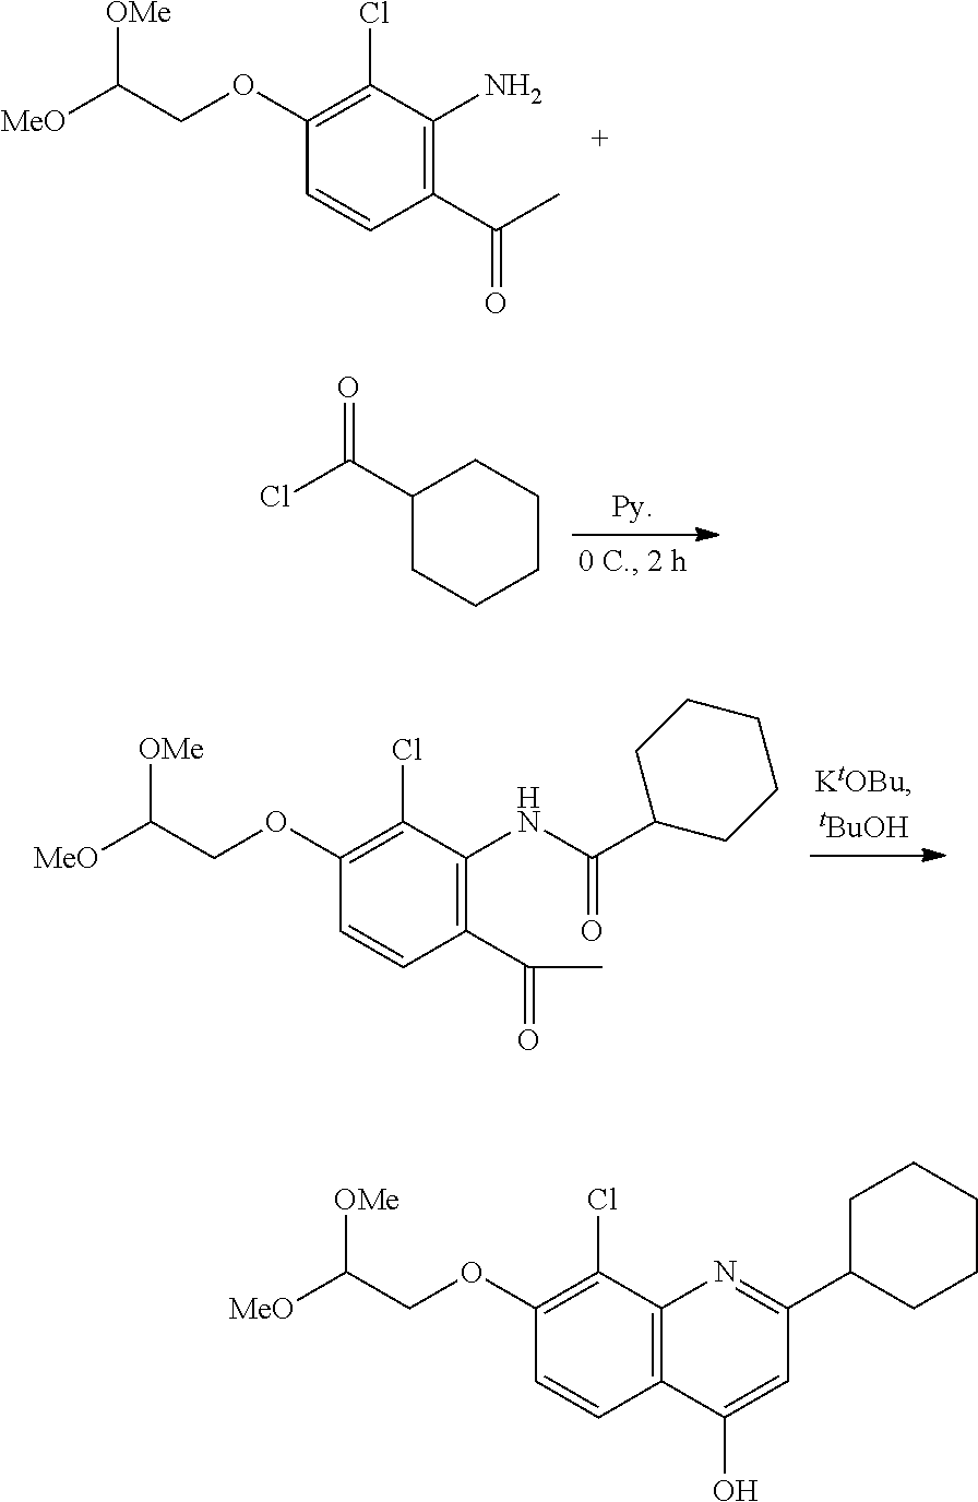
[MeO]C(COC1=C(Cl)C(N)=C(C(C)=O)C=C1)[OMe].ClC(C1CCCCC1)=O.[MeO]C(COC1=C(Cl)C(NC(=O)C2CCCCC2)=C(C(=O)C)C=C1)[OMe].[MeO]C(COC1=C(Cl)C2=C(C=C1)C(O)=CC(C1CCCCC1)=N2)[OMe]
